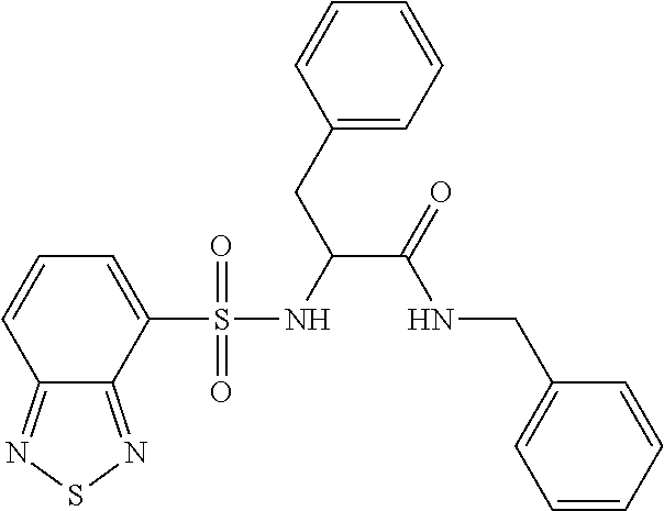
C1(S(NC(C(=O)NCC2=CC=CC=C2)CC2=CC=CC=C2)(=O)=O)=CC=CC2=NSN=C12
